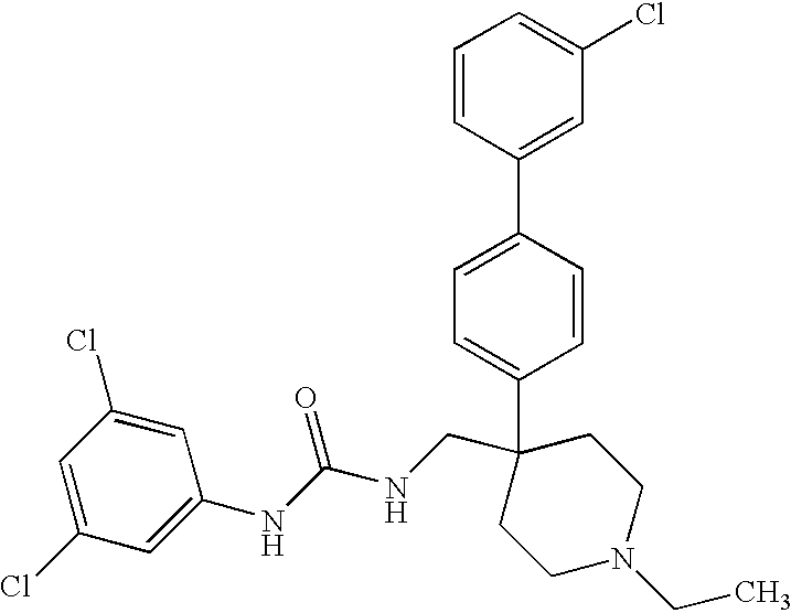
C1=CC(C2=CC(Cl)=CC=C2)=CC=C1C1(CNC(NC2=CC(Cl)=CC(Cl)=C2)=O)CCN(CC)CC1
